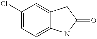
C1(Cl)=CC=C2C(=C1)CC(=O)N2
